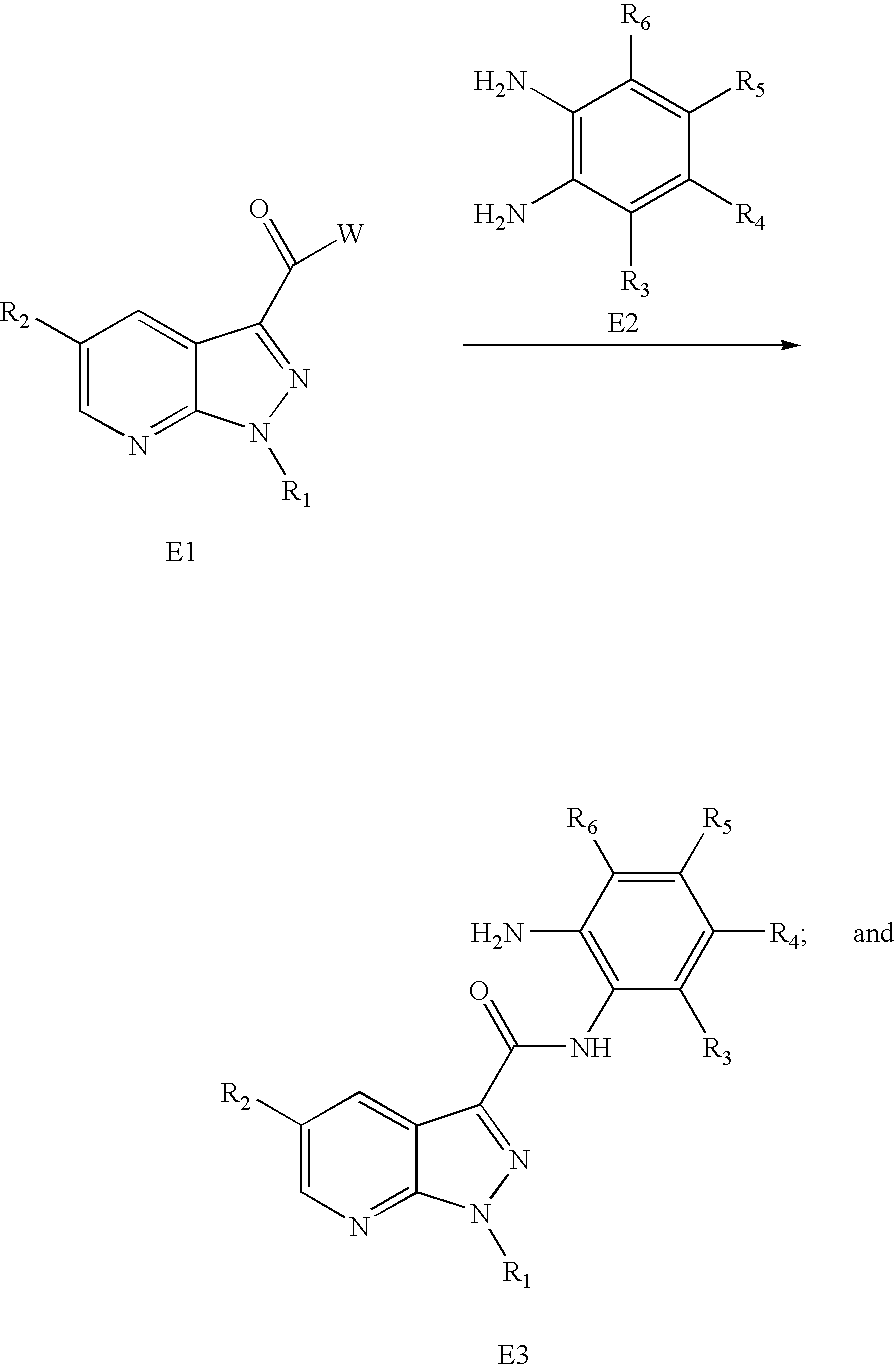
C1([R2])=CN=C2C(=C1)C(C(=O)[W])=NN2[R1].C1(N)=C(N)C([R3])=C([R4])C([R5])=C1[R6].C1([R2])=CN=C2C(=C1)C(C(=O)NC1=C(N)C([R6])=C([R5])C([R4])=C1[R3])=NN2[R1]
